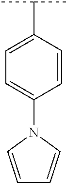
C1=C(C(C)C)C=CC(N2C=CC=C2)=C1
